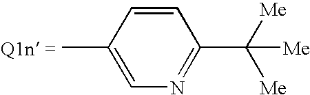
CC1=CN=C(C([Me])([Me])[Me])C=C1
